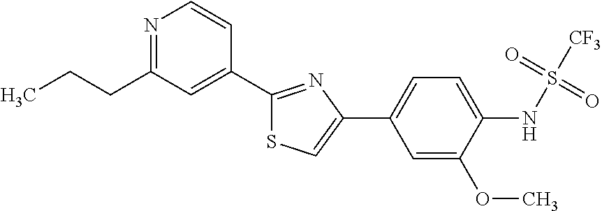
C1(CCC)=NC=CC(C2=NC(C3=CC=C(NS([CF3])(=O)=O)C(OC)=C3)=CS2)=C1
